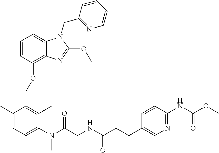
C1=CC(OCC2=C(C)C(N(C)C(=O)CNC(=O)CCC3=CN=C(NC(OC)=O)C=C3)=CC=C2C)=C2C(=C1)N(CC1=NC=CC=C1)C(OC)=N2
